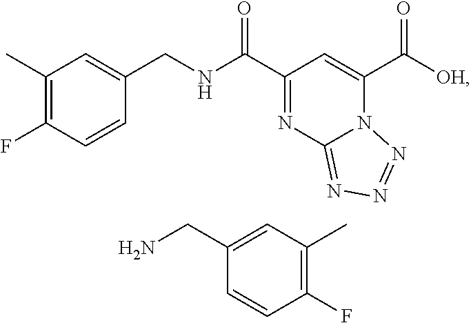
C1(C)=C(F)C=CC(CNC(C2=NC3=NN=NN3C(C([OH])=O)=C2)=O)=C1.C1(CN)=CC(C)=C(F)C=C1
